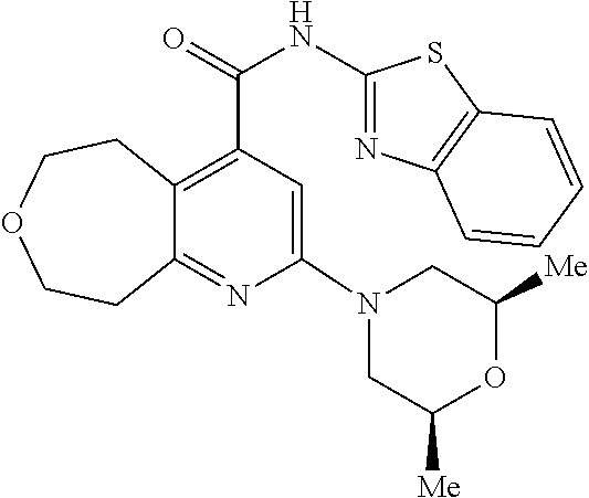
C12=C(C(NC3=NC4=C(S3)C=CC=C4)=O)C=C(N3CC([Me])OC([Me])C3)N=C1CCOCC2
